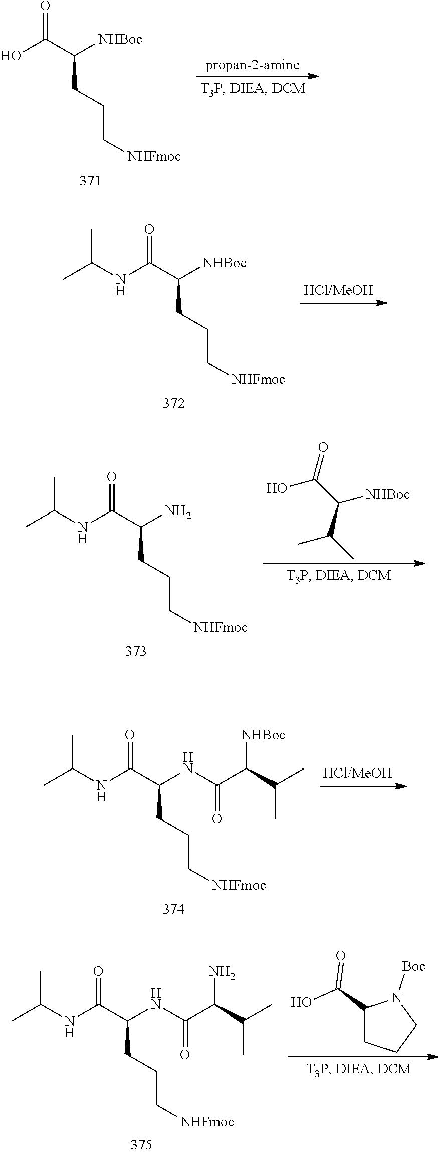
O=C(C(N)CCC[NHFmoc])NC(C)C.O=C(C([NHBoc])C(C)C)O.O=C(C([NHBoc])CCC[NHFmoc])O.[propan-2-amine].O=C(C([NHBoc])CCC[NHFmoc])NC(C)C.O=C(C(NC(C(C(C)C)[NHBoc])=O)CCC[NHFmoc])NC(C)C.C1(C(O)=O)CCCN1[Boc].O=C(C(NC(C(C(C)C)N)=O)CCC[NHFmoc])NC(C)C
